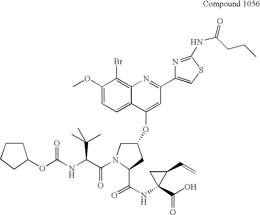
C1(OC)=CC=C2C(=C1Br)N=C(C1=CSC(NC(=O)CCC)=N1)C=C2OC1CN(C(=O)C(C(C)(C)C)NC(OC2CCCC2)=O)C(C(=O)NC2(C(=O)O)C(C=C)C2)C1
